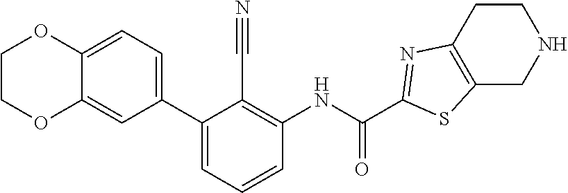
C12=C(CCNC1)N=C(C(NC1=C(C#N)C(C3=CC=C4C(=C3)OCCO4)=CC=C1)=O)S2
